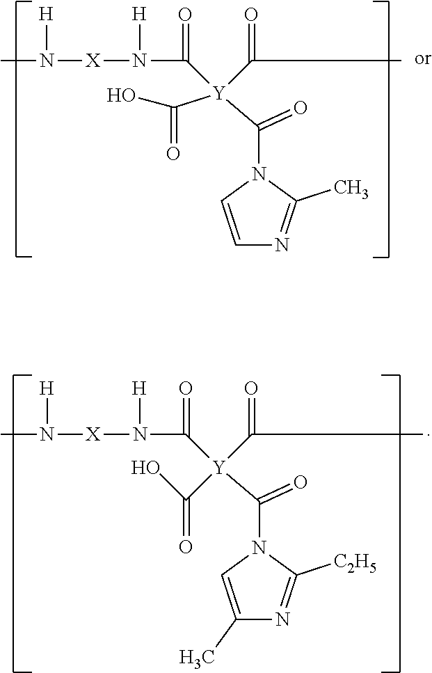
CN([X]N(C(=O)[Y](C(C)=O)(C(O)=O)C(N1C=CN=C1C)=O)[H])[H].CN([X]N(C(=O)[Y](C(C)=O)(C(N1C=C(C)N=C1[C2H5])=O)C(O)=O)[H])[H]
